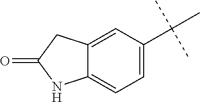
C12=CC=C(C(C)(C)C)C=C1CC(=O)N2
